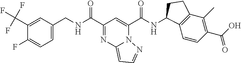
N(C(C1=NC2=CC=NN2C(C(NC2C3=C(C(C)=C(C(O)=O)C=C3)CC2)=O)=C1)=O)CC1=CC=C(F)C(C(F)(F)F)=C1
